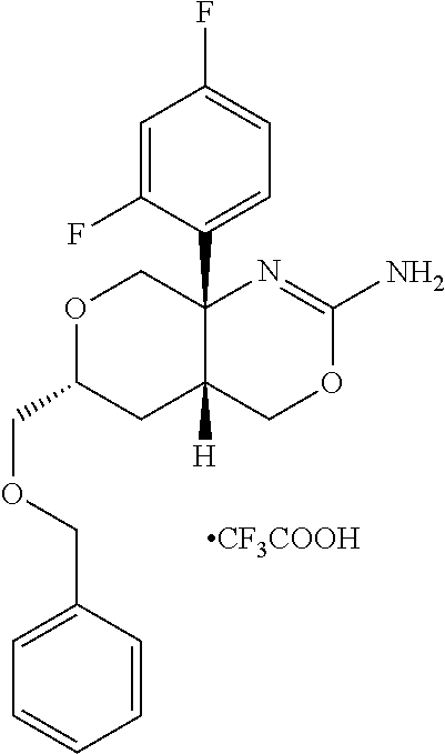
C1=C(F)C(C23COC(COCC4=CC=CC=C4)CC2([H])COC(N)=N3)=CC=C1F.[CF3COOH]
